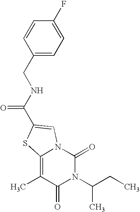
N1(C(CC)C)C(=O)N2C(=C(C)C1=O)SC(C(NCC1=CC=C(F)C=C1)=O)=C2
